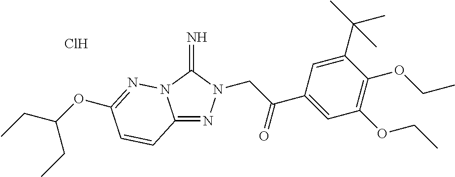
C12=NN(CC(C3=CC(OCC)=C(OCC)C(C(C)(C)C)=C3)=O)C(=N)N1N=C(OC(CC)CC)C=C2.Cl
